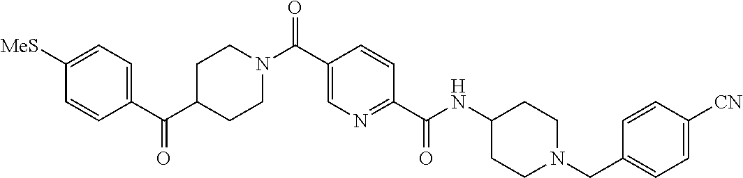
C1CN(C(C2=CN=C(C(=O)NC3CCN(CC4=CC=C([CN])C=C4)CC3)C=C2)=O)CCC1C(C1=CC=C([MeS])C=C1)=O
